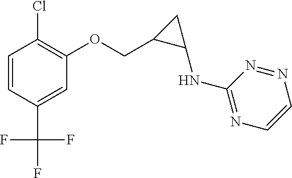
C1=CC(Cl)=C(OCC2C(NC3=NC=CN=N3)C2)C=C1C(F)(F)F
